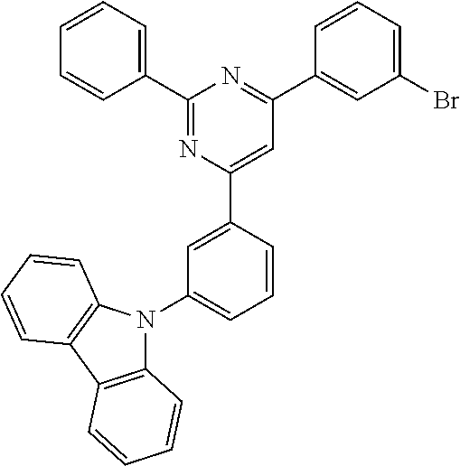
C1(C2=CC=CC=C2)=NC(C2=CC(N3C4=C(C5=C3C=CC=C5)C=CC=C4)=CC=C2)=CC(C2=CC(Br)=CC=C2)=N1
